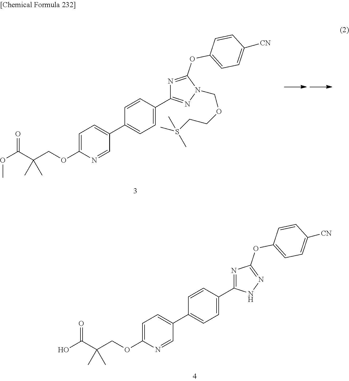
C1=C(OCC(C(OC)=O)(C)C)N=CC(C2=CC=C(C3=NN(COCCS(C)(C)C)C(OC4=CC=C([CN])C=C4)=N3)C=C2)=C1.C1=C(OCC(C(O)=O)(C)C)N=CC(C2=CC=C(C3=NC(OC4=CC=C([CN])C=C4)=NN3)C=C2)=C1
